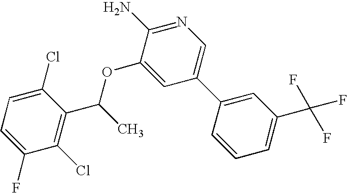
C1=C(F)C(Cl)=C(C(OC2=CC(C3=CC(C(F)(F)F)=CC=C3)=CN=C2N)C)C(Cl)=C1
